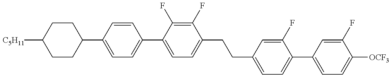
C1CC(C2=CC=C(C3=CC=C(CCC4=CC=C(C5=CC=C([OCF3])C(F)=C5)C(F)=C4)C(F)=C3F)C=C2)CCC1[C5H11]
